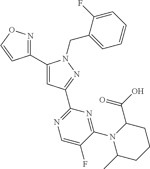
C1(C2=CC(C3=NC=C(F)C(N4C(C(O)=O)CCCC4C)=N3)=NN2CC2=CC=CC=C2F)=NOC=C1
